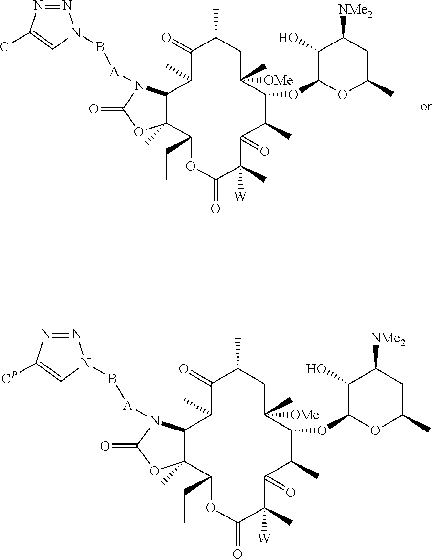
C12C(C)(C(CC)OC(=O)C(C)([W])C(=O)C(C)C(OC3OC(C)CC([NMe2])C3O)C([OMe])(C)CC(C)C(=O)C1C)OC(=O)N2[A]BN1N=NC(C)=C1.C12C(C)(C(CC)OC(=O)C(C)([W])C(=O)C(C)C(OC3OC(C)CC([NMe2])C3O)C([OMe])(C)CC(C)C(=O)C1C)OC(=O)N2[A]BN1N=NC([CP])=C1
